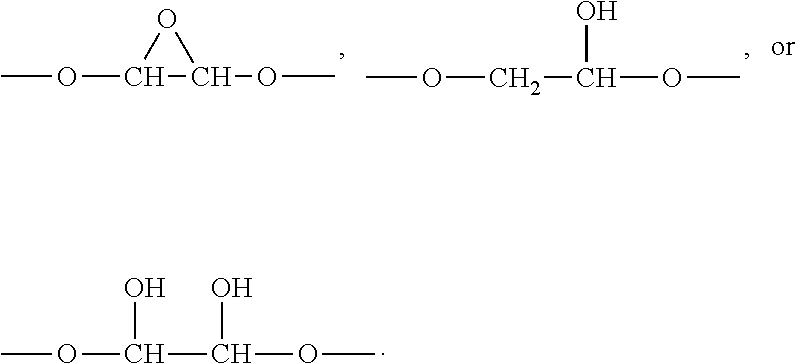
COC1C(OC)O1.COCC(OC)O.COC(C(OC)O)O
